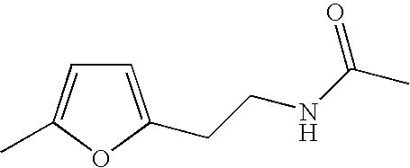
C1=C(CCNC(C)=O)OC(C)=C1
